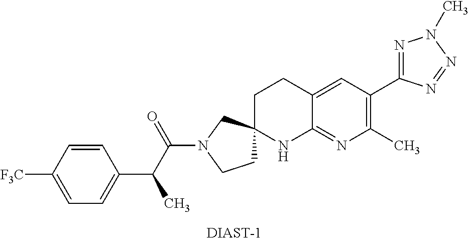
C1=C([F3C])C=CC(C(C(N2CCC3(C2)CCC2=CC(C4=NN(C)N=N4)=C(C)N=C2N3)=O)C)=C1.[DIAST-1]
